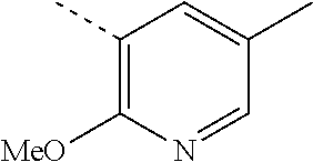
C1(C)=C([MeO])N=CC(C)=C1
